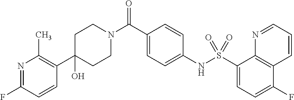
C1(C2=C(C)N=C(F)C=C2)(O)CCN(C(C2=CC=C(NS(C3=CC=C(F)C4=C3N=CC=C4)(=O)=O)C=C2)=O)CC1
